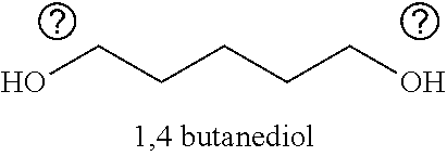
C(CCCCO)O
